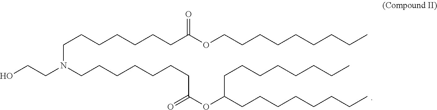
OCCN(CCCCCCCC(OCCCCCCCCC)=O)CCCCCCCC(OC(CCCCCCCC)CCCCCCCC)=O
